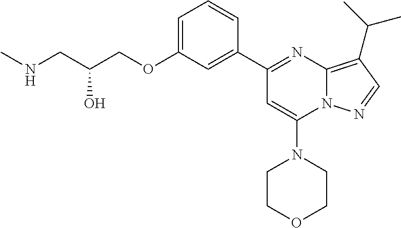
C1=C(OCC(CNC)O)C=C(C2=NC3=C(C(C)C)C=NN3C(N3CCOCC3)=C2)C=C1
